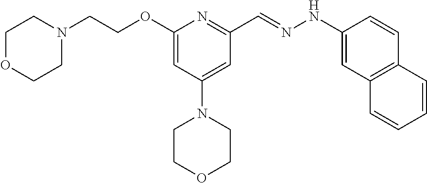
N1(CCOC2=CC(N3CCOCC3)=CC(C=NNC3=CC4=C(C=C3)C=CC=C4)=N2)CCOCC1
